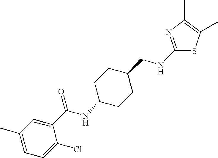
C1(C)=CC=C(Cl)C(C(NC2CCC(CNC3=NC(C)=C(C)S3)CC2)=O)=C1
